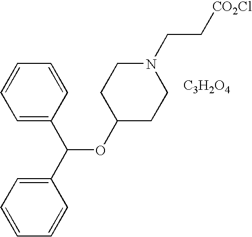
C1=CC=C(C(C2=CC=CC=C2)OC2CCN(CC[CO2Cl])CC2)C=C1.[C3H2O4]
